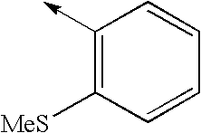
C1(->C)=C([MeS])C=CC=C1
